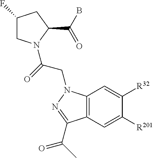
C1(F)CN(C(=O)CN2C3=C(C=C([R201])C([R32])=C3)C(C(=O)C)=N2)C(C(B)=O)C1
